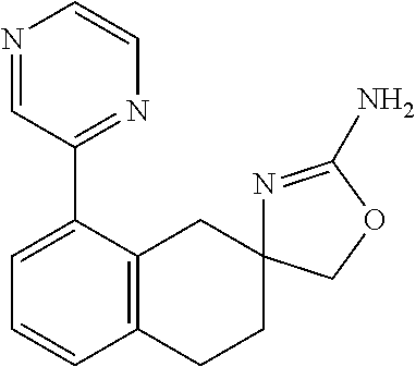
C12=C(C(C3=NC=CN=C3)=CC=C1)CC1(CC2)N=C(N)OC1
